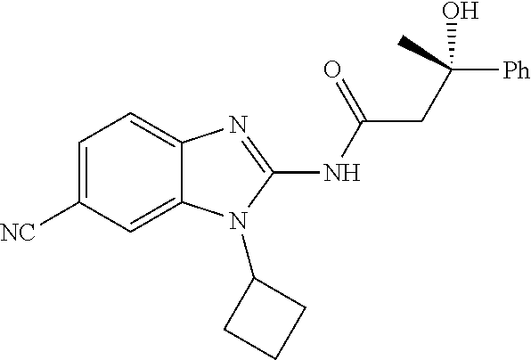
C1=C([NC])C=C2C(=C1)N=C(NC(CC([Ph])(O)C)=O)N2C1CCC1
